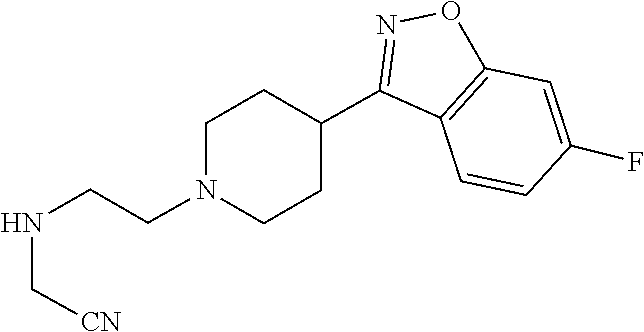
C1CN(CCNC[CN])CCC1C1=NOC2=C1C=CC(F)=C2
